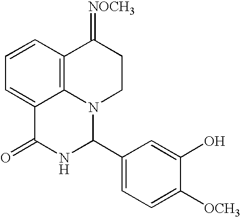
C1=CC2=C3C(=C1)C(=O)NC(C1=CC=C([OCH3])C(O)=C1)N3CCC2=[NOCH3]
